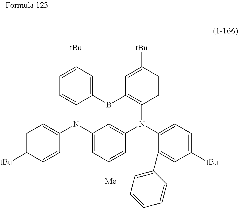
C1=C([tBu])C=C2C(=C1)N(C1=CC=C([tBu])C=C1)C1=CC([Me])=CC3=C1B2C1=C(C=CC([tBu])=C1)N3C1=CC=C([tBu])C=C1C1=CC=CC=C1
